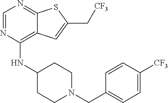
C1=NC(NC2CCN(CC3=CC=C([CF3])C=C3)CC2)=C2C(=N1)SC(C[CF3])=C2
